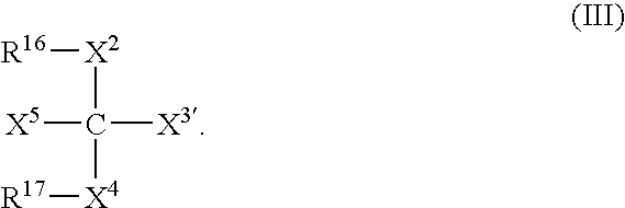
[X2](C([X5])([X3])[X4][R17])[R16]
